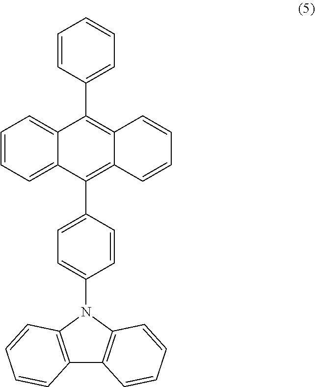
C1=CC=C2C(=C1)C(C1=CC=CC=C1)=C1C(=C2C2=CC=C(N3C4=C(C5=C3C=CC=C5)C=CC=C4)C=C2)C=CC=C1
